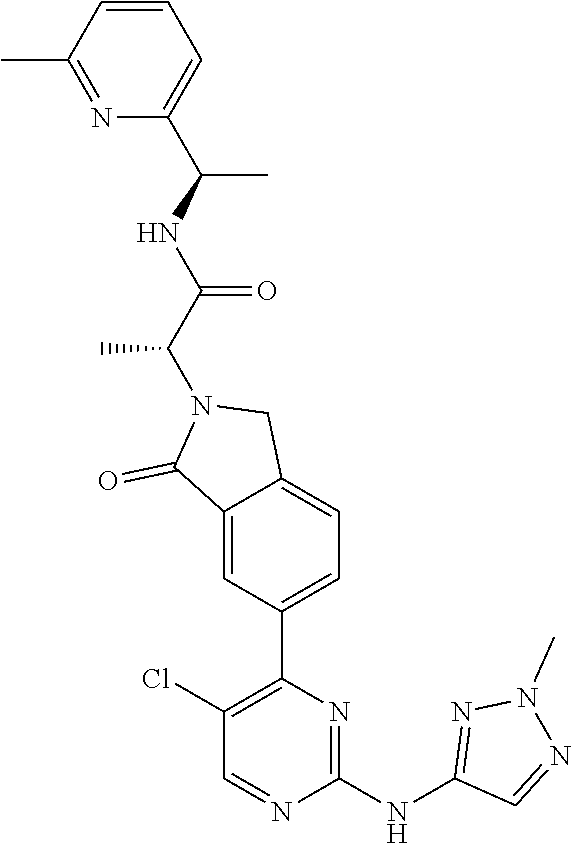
N1=C(C)C=CC=C1C(NC(C(N1C(=O)C2=CC(C3=C(Cl)C=NC(NC4=NN(C)N=C4)=N3)=CC=C2C1)C)=O)C
